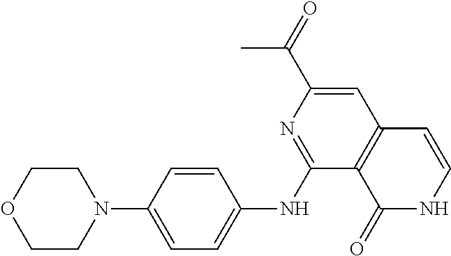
C1COCCN1C1=CC=C(NC2=NC(C(=O)C)=CC3=C2C(=O)NC=C3)C=C1
